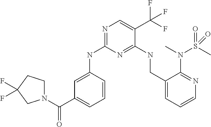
C1=C(NC2=NC=C(C(F)(F)F)C(NCC3=CC=CN=C3N(C)S(C)(=O)=O)=N2)C=CC=C1C(N1CCC(F)(F)C1)=O
